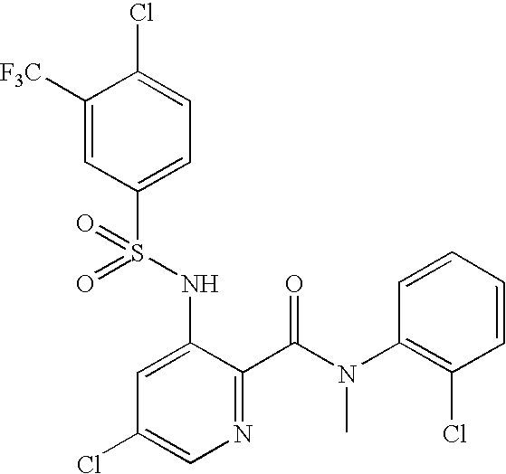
C1([F3C])=CC(S(NC2=CC(Cl)=CN=C2C(=O)N(C2=C(Cl)C=CC=C2)C)(=O)=O)=CC=C1Cl
